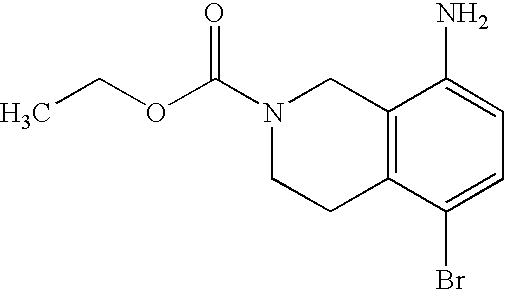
N1(C(OCC)=O)CCC2=C(C1)C(N)=CC=C2Br
